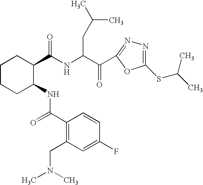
C1(C(=O)NC2CCCCC2C(NC(C(=O)C2=NN=C(SC(C)C)O2)CC(C)C)=O)=C(CN(C)C)C=C(F)C=C1
